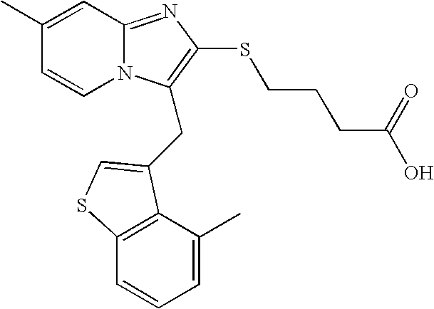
C1(C)=CC2=NC(SCCCC(O)=O)=C(CC3=CSC4=C3C(C)=CC=C4)N2C=C1
